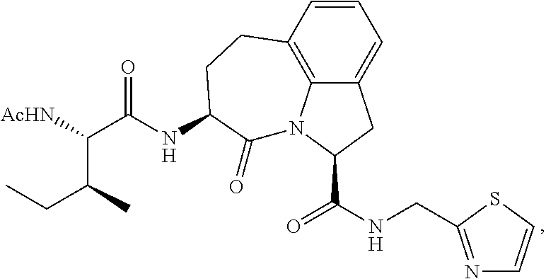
C12=CC=CC3=C1N(C(C(NCC1=NC=CS1)=O)C2)C(=O)C(NC(C([AcHN])C(C)CC)=O)CC3
